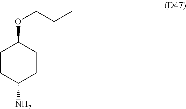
C1CC(N)CCC1OCCC
